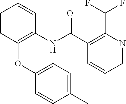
C1=CC(OC2=CC=C(C)C=C2)=C(NC(C2=C(C(F)F)N=CC=C2)=O)C=C1
